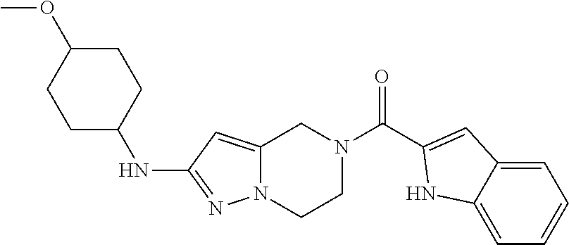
C1=C2CN(C(C3=CC4=CC=CC=C4N3)=O)CCN2N=C1NC1CCC(OC)CC1
